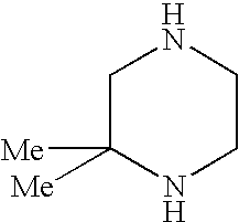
C1C([Me])([Me])NCCN1
